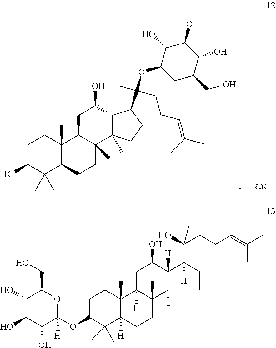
C1C(O)C(C)(C)C2C(C)(C1)C1C(C)(CC2)C2(C)C(C(O)C1)C(C(OC1CC(CO)C(O)C(O)C1O)(C)CCC=C(C)C)CC2.C1(O)C(O)C(O)C(OC2C(C)(C)C3([H])C(C)(CC2)C2([H])C(C)(CC3)C3(C)C([H])(C(O)C2)C([H])(C(O)(CCC=C(C)C)C)CC3)([H])OC1CO
